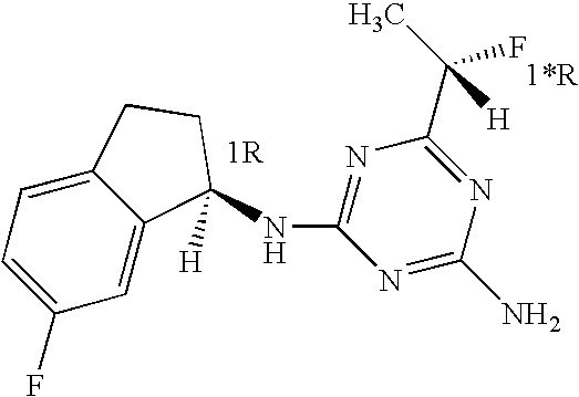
C1=C(F)C=C2C(=C1)CCC2(NC1=NC(C(C)(F)[H])=NC(N)=N1)[H]
